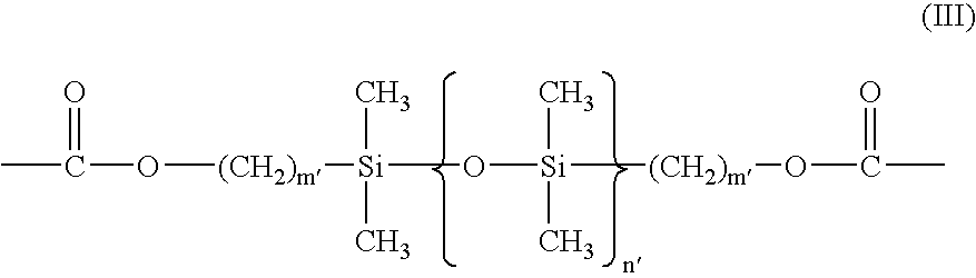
CC(=O)O[(CH2)m][Si](O[Si]([(CH2)m]OC(=O)C)(C)C)(C)C
